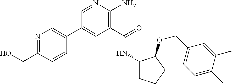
C1(C2=CN=C(CO)C=C2)=CC(C(=O)NC2CCCC2OCC2=CC=C(C)C(C)=C2)=C(N)N=C1
